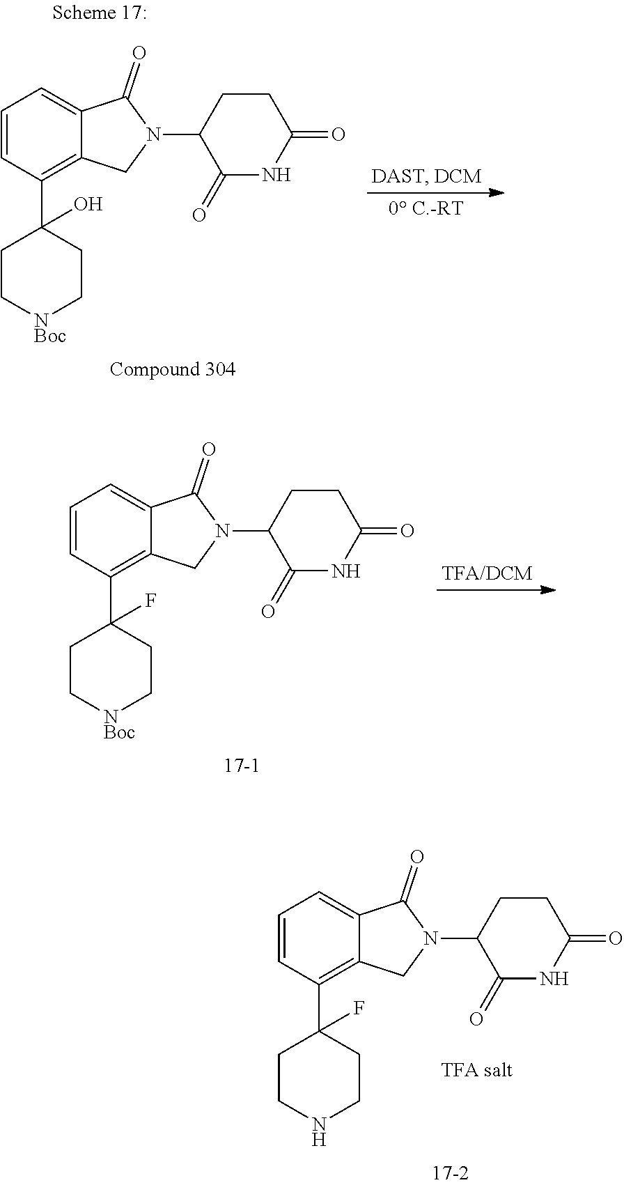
C1=CC(C2(F)CCNCC2)=C2C(=C1)C(=O)N(C1C(=O)NC(=O)CC1)C2.C1=CC(C2(O)CC[NBoc]CC2)=C2C(=C1)C(=O)N(C1C(=O)NC(=O)CC1)C2.C1=CC(C2(F)CC[NBoc]CC2)=C2C(=C1)C(=O)N(C1C(=O)NC(=O)CC1)C2
